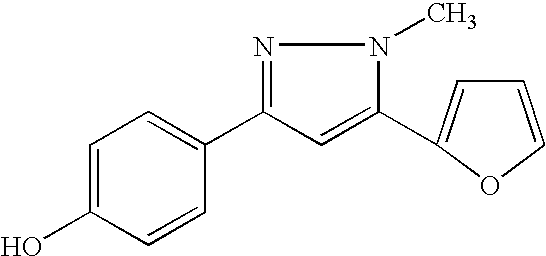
C1(C2=NN(C)C(C3=CC=CO3)=C2)=CC=C(O)C=C1
